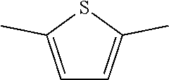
S1C(C)=CC=C1C
